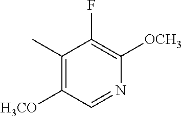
C1(C)=C([H3CO])C=NC([OCH3])=C1F
